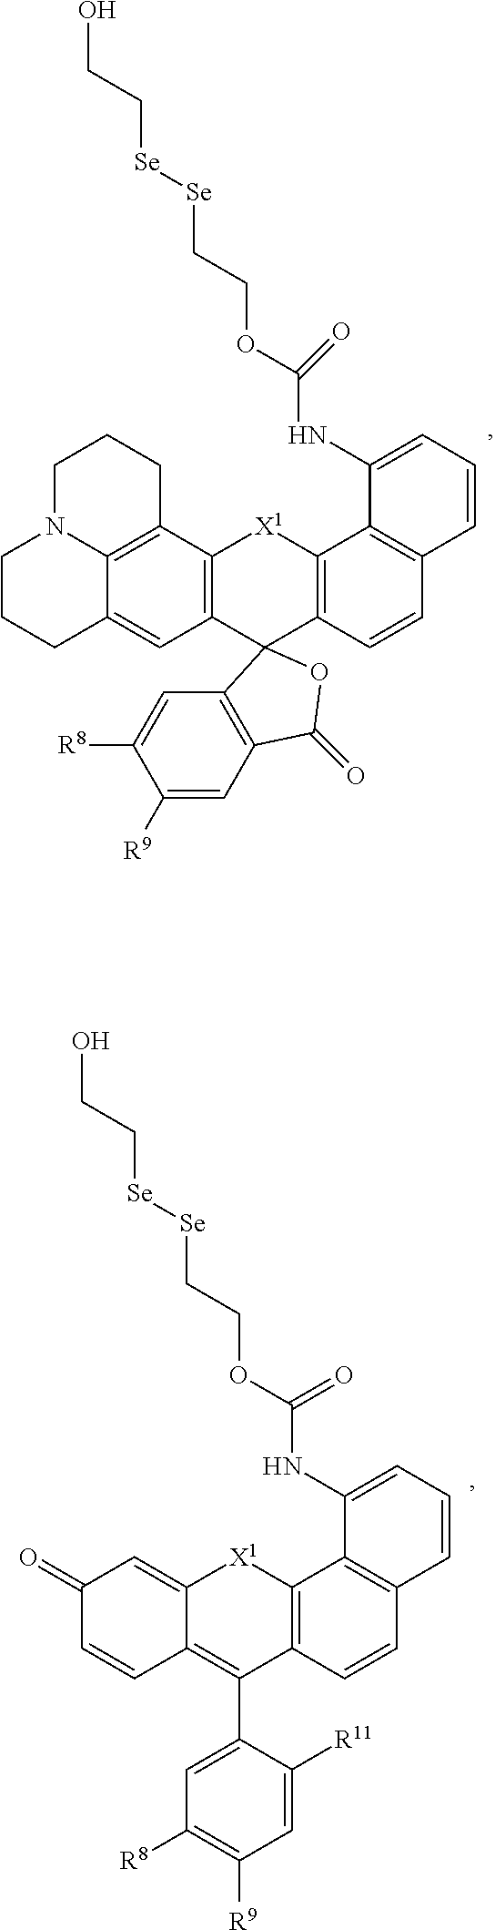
C12=CC(=O)C=CC1=C(C1=CC([R8])=C([R9])C=C1[R11])C1=C([X1]2)C2=C(C=C1)C=CC=C2NC(OCC[Se][Se]CCO)=O.C12=C(C=C3C4=C1CCCN4CCC3)C1(C3=C([X1]2)C2=C(C=C3)C=CC=C2NC(=O)OCC[Se][Se]CCO)C2=C(C=C([R9])C([R8])=C2)C(=O)O1
